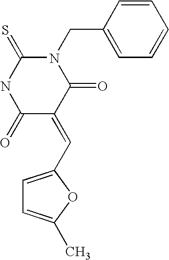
C1=C(C=C2C(=O)N(CC3=CC=CC=C3)C(=S)NC2=O)OC(C)=C1
